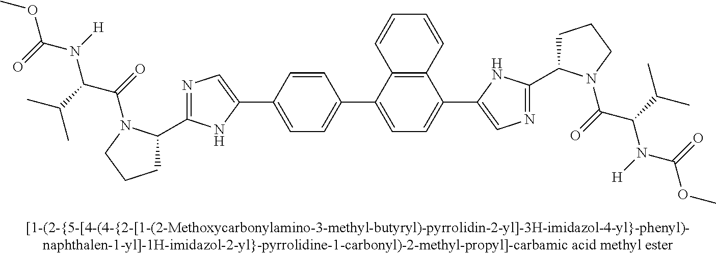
C1=C(C2=CC=C(C3=CN=C(C4CCCN4C(C(N(C(OC)=O)[H])C(C)C)=O)N3)C=C2)C2=C(C(C3=CN=C(C4CCCN4C(C(N(C(=O)OC)[H])C(C)C)=O)N3)=C1)C=CC=C2
